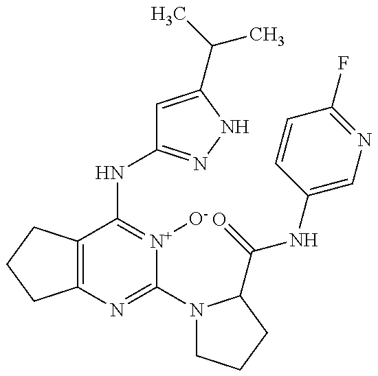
C12=C(C(NC3=NNC(C(C)C)=C3)=[N+]([O-])C(N3CCCC3C(=O)NC3=CN=C(F)C=C3)=N1)CCC2
